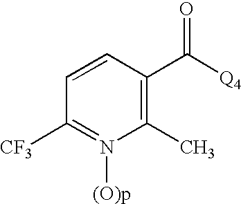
C1=CC(C([Q4])=O)=C(C)N([(O)p])=C1[CF3]
